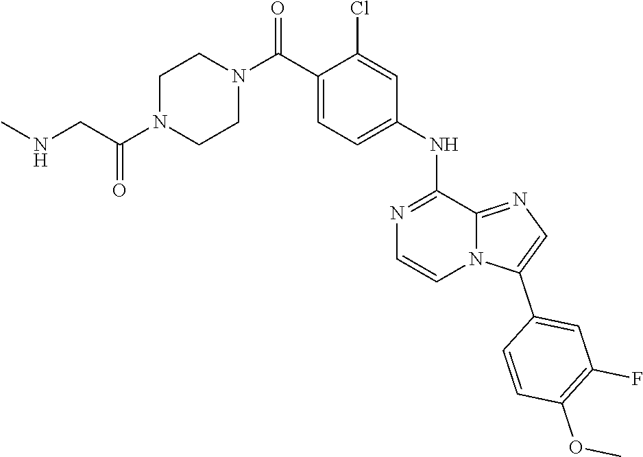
C1(C2=CC(F)=C(OC)C=C2)=CN=C2N1C=CN=C2NC1=CC=C(C(N2CCN(C(CNC)=O)CC2)=O)C(Cl)=C1
